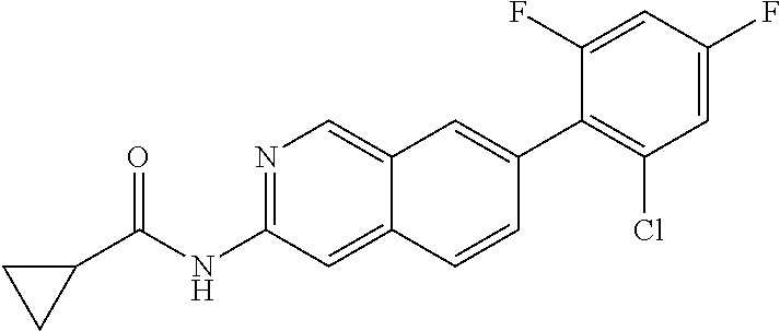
N1=C(NC(C2CC2)=O)C=C2C(=C1)C=C(C1=C(Cl)C=C(F)C=C1F)C=C2
